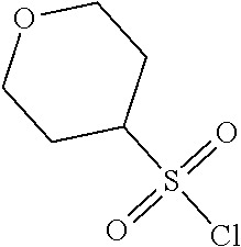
S(=O)(C1CCOCC1)(=O)Cl
